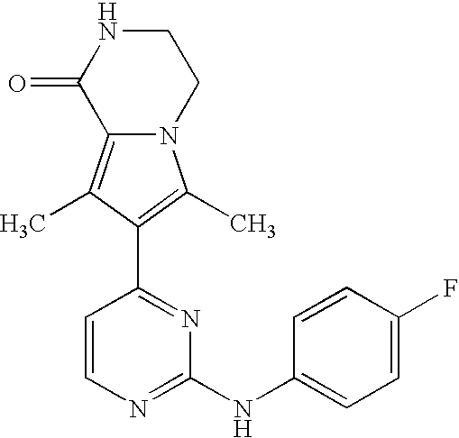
N12C(=C(C)C(C3=NC(NC4=CC=C(F)C=C4)=NC=C3)=C1C)C(=O)NCC2
